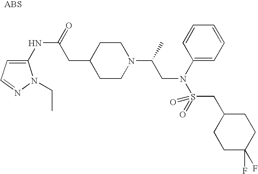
C1(NC(=O)CC2CCN(C(C)CN(C3=CC=CC=C3)S(=O)(CC3CCC(F)(F)CC3)=O)CC2)=CC=NN1CC
